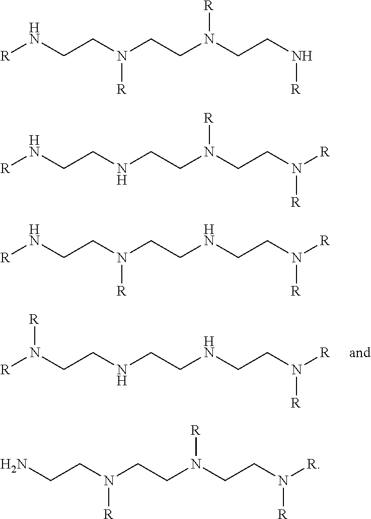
[R]NCCN(CCN(CCN[R])[R])[R].[R]NCCNCCN(CCN([R])[R])[R].[R]NCCN(CCNCCN([R])[R])[R].C(N(CCN(CCN([R])[R])[R])[R])CN.[R]N(CCNCCNCCN([R])[R])[R]
